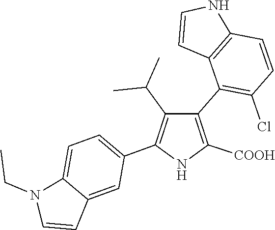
C1(C2=C(Cl)C=CC3=C2C=CN3)=C([COOH])NC(C2=CC=C3C(=C2)C=CN3CC)=C1C(C)C
